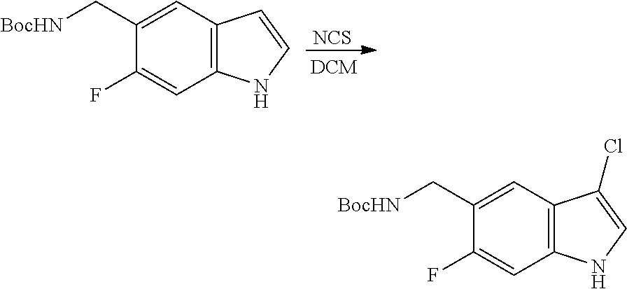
C12=C(C=C(C[BocHN])C(F)=C1)C=CN2.[NCS].C12=C(C=C(C[BocHN])C(F)=C1)C(Cl)=CN2
